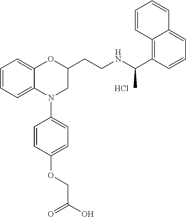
Cl.C1=CC=C2C(=C1)OC(CCNC(C1=C3C(=CC=C1)C=CC=C3)C)CN2C1=CC=C(OCC(O)=O)C=C1
